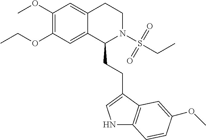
C(OC1=C(OC)C=C2C(=C1)C(CCC1=CNC3=C1C=C(OC)C=C3)N(S(CC)(=O)=O)CC2)C
